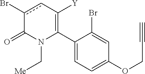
C1(C2=C([Y])cc(Br)C(=O)N2C[Me])=CC=C(OCC#C)C=C1Br
